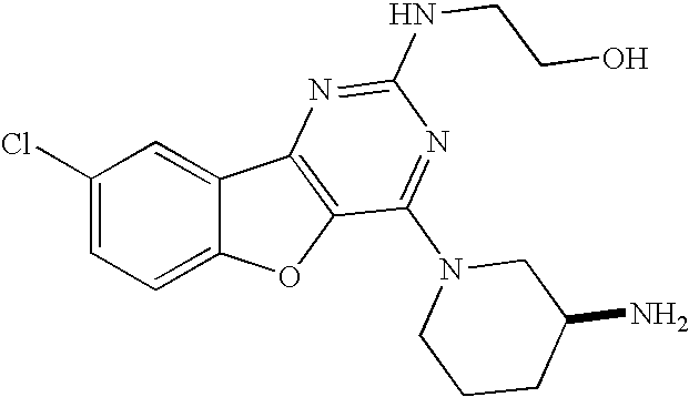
C12=CC=C(Cl)C=C1C1=C(O2)C(N2CCCC(N)C2)=NC(NCCO)=N1
